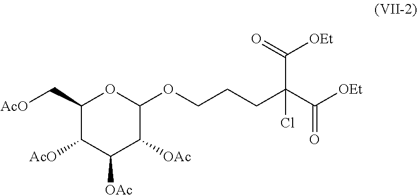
C1(C[AcO])C([AcO])C([OAc])C([OAc])C(OCCCC(C(=O)[OEt])(C(=O)[OEt])Cl)O1
